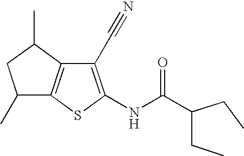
C1(C#N)=C(NC(C(CC)CC)=O)SC2=C1C(C)CC2C
